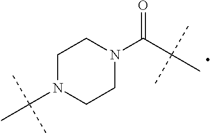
C1N(C(C)(C)C)CCN(C(C(C)(C)C)=O)C1
